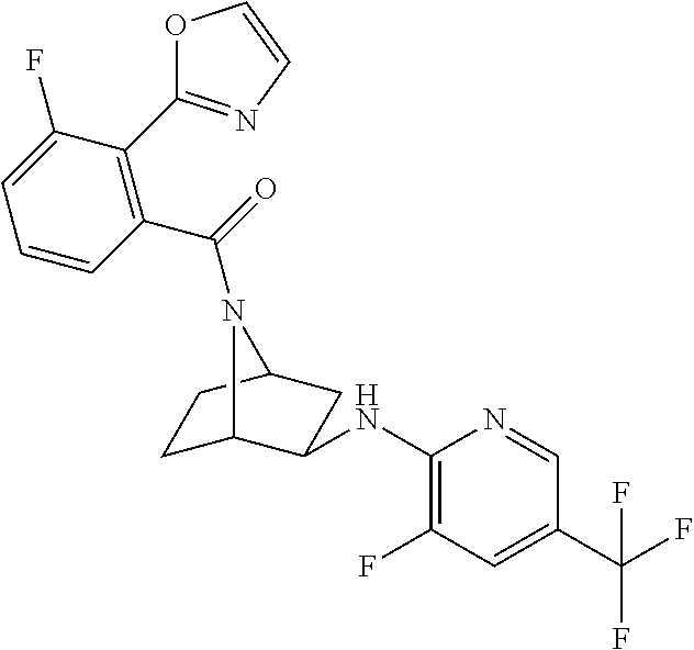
C1(NC2C3CCC(C2)N3C(=O)C2=C(C3=NC=CO3)C(F)=CC=C2)=C(F)C=C(C(F)(F)F)C=N1
